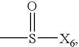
CS(=O)[X6]
